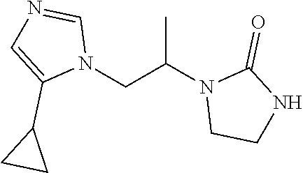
N1(CC(N2CCNC2=O)C)C=NC=C1C1CC1
